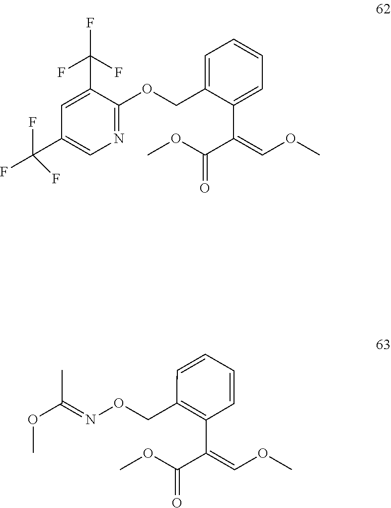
O(C)C=C(C(OC)=O)C1=C(CON=C(C)OC)C=CC=C1.O(C)C=C(C(OC)=O)C1=CC=CC=C1COC1=NC=C(C(F)(F)F)C=C1C(F)(F)F
